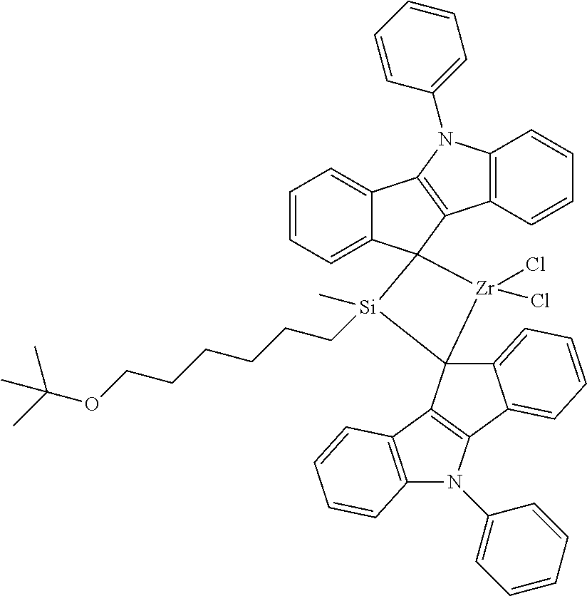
C(CCCCOC(C)(C)C)C[Si]1(C)C2(C3=CC=CC=C3C3=C2C2=C(N3C3=CC=CC=C3)C=CC=C2)[Zr](Cl)(Cl)C12C1=C(N(C3=CC=CC=C3)C3=C1C=CC=C3)C1=CC=CC=C12
